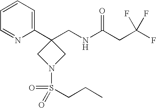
C1(C2(CNC(CC(F)(F)F)=O)CN(S(CCC)(=O)=O)C2)=CC=CC=N1
